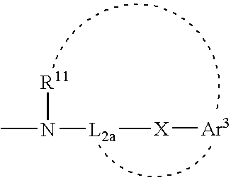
CN([L2a][X][Ar3])[R11]
